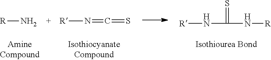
[R]N.[R]N=C=S.[R]NC(N[R])=S
